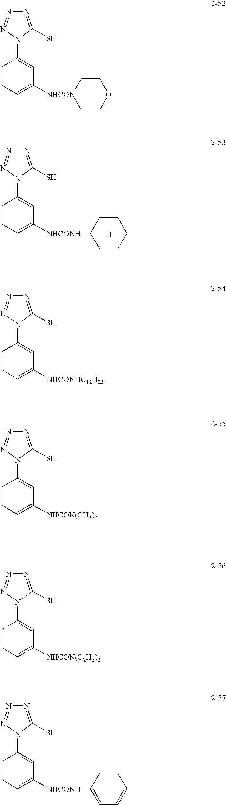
C1(N2C(S)=NN=N2)=CC([NHCONH]C2CCCCC2)=CC=C1.[H].C1(N2C(S)=NN=N2)=CC([NHCON]2CCOCC2)=CC=C1.C1(N2C(S)=NN=N2)=CC([NHCONHC12H25])=CC=C1.C1(N2C(S)=NN=N2)=CC([NHCON(C2H5)2])=CC=C1.C1(N2C(S)=NN=N2)=CC([NHCONH]C2=CC=CC=C2)=CC=C1.C1(N2C(S)=NN=N2)=CC([NHCON(CH3)2])=CC=C1
